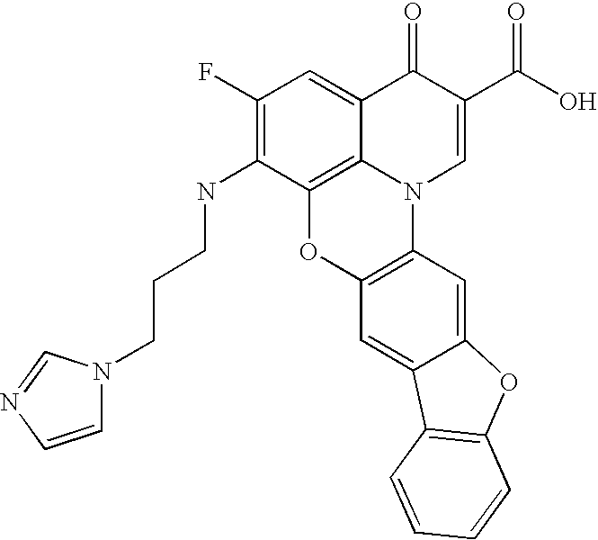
C1(F)=C(NCCCN2C=CN=C2)C2=C3C(=C1)C(=O)C(C(O)=O)=CN3C1=C(O2)C=C2C(=C1)OC1=C2C=CC=C1
